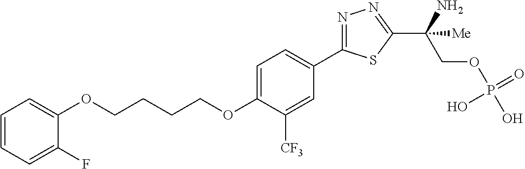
C(OC1=CC=C(C2=NN=C(C(COP(O)(=O)O)(N)[Me])S2)C=C1[CF3])CCCOC1=CC=CC=C1F
